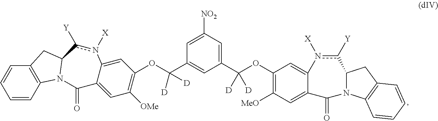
C1=CC2=C(C=C1)CC1N2C(=O)C2=CC([OMe])=C(OC(C3=CC(C(OC4=C([MeO])C=C5C(=C4)n([X])c([Y])C4N(C5=O)C5=C(C4)C=CC=C5)([D])[D])=CC([NO2])=C3)([D])[D])C=C2n([X])c1[Y]
